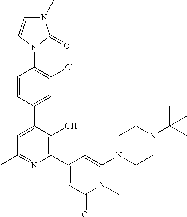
N1(C2=C(Cl)C=C(C3=CC(C)=NC(C4=CC(=O)N(C)C(N5CCN(C(C)(C)C)CC5)=C4)=C3O)C=C2)C(=O)N(C)C=C1
